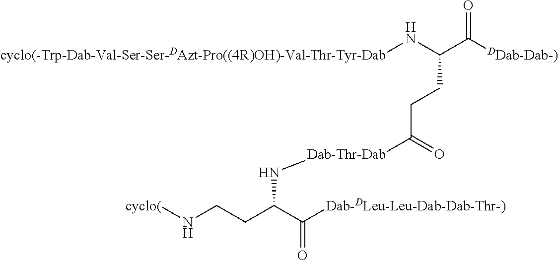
[cyclo(-Trp-Dab-Val-Ser-Ser-DAzt-Pro((4R)OH)-Val-Thr-Tyr-Dab]NC(C([DDab-Dab-)])=O)CCC([Dab-Thr-Dab]NC(CCN[cyclo(])C([Dab-DLeu-Leu-Dab-Dab-Thr-)])=O)=O
